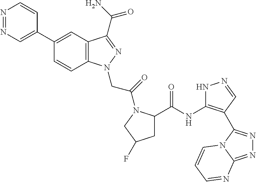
N1=NC=C(C2=CC3=C(C=C2)N(CC(=O)N2C(C(=O)NC4=C(C5=NN=C6N5C=CC=N6)C=NN4)CC(F)C2)N=C3C(N)=O)C=C1
